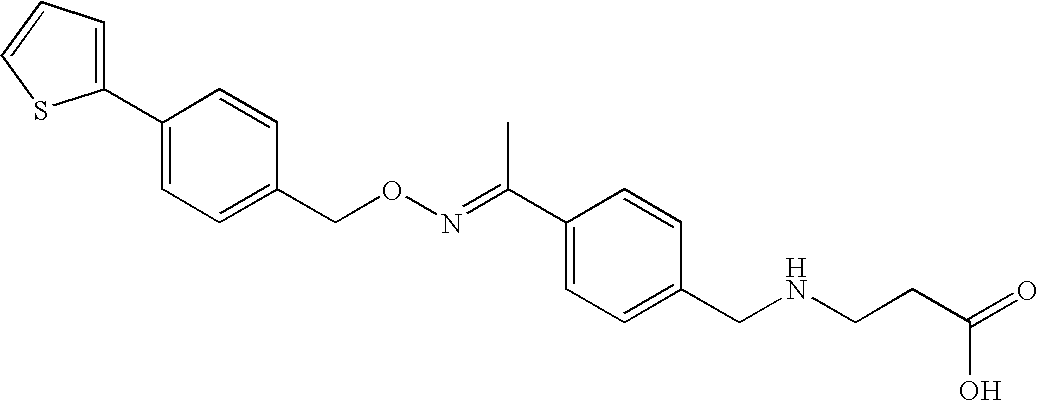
C1=CC(CON=C(C2=CC=C(CNCCC(=O)O)C=C2)C)=CC=C1C1=CC=CS1
